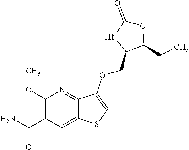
C1(OC)=C(C(N)=O)C=C2C(=N1)C(OCC1C(CC)OC(=O)N1)=CS2
